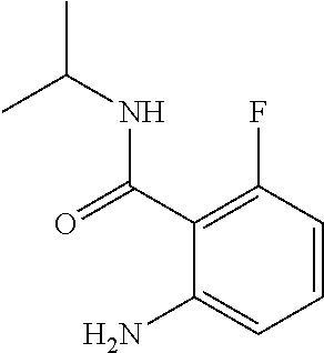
C1=CC(F)=C(C(=O)NC(C)C)C(N)=C1
